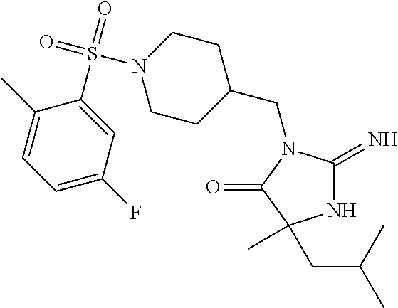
C1(CN2C(=N)NC(C)(CC(C)C)C2=O)CCN(S(=O)(=O)C2=CC(F)=CC=C2C)CC1
